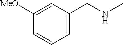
C1=C([MeO])C=CC=C1CNC
